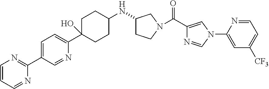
C1=C(C2=NC=CC=N2)C=NC(C2(O)CCC(NC3CCN(C(=O)C4=CN(C5=CC([CF3])=CC=N5)C=N4)C3)CC2)=C1
